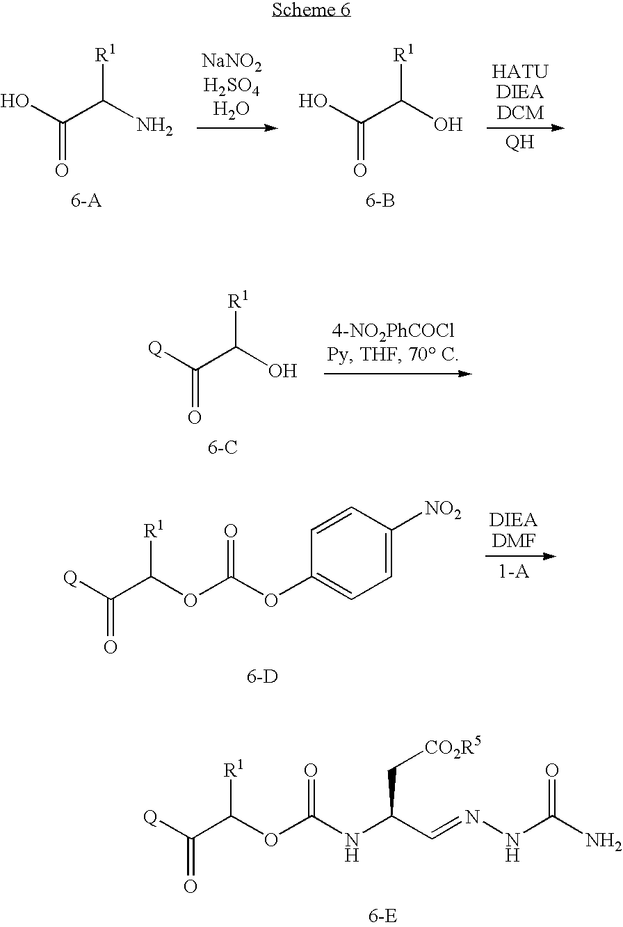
[R1]C(N)C(O)=O.[R1]C(O)C(O)=O.[6-B].[R1]C(O)C([Q])=O.[6-C].[R1]C(OC(OC1=CC=C([NO2])C=C1)=O)C([Q])=O.[6-D].[R1]C(OC(NC(C=NNC(N)=O)C[CO2R5])=O)C([Q])=O.[6-E]
